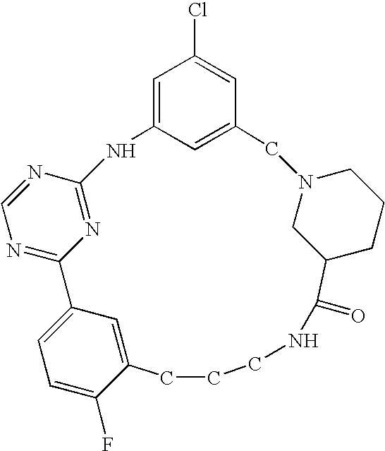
C1=C2C=C(C=C1Cl)CN1CC(CCC1)C(=O)NCCCC1=CC(=CC=C1F)C1=NC=NC(=N1)N2
